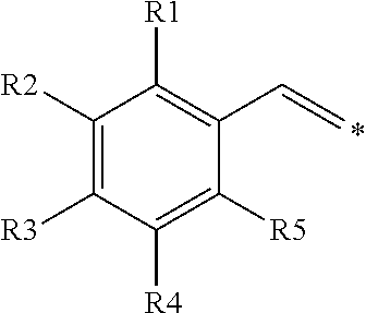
C1([R2])=C([R3])C([R4])=C([R5])C(C=C)=C1[R1]
